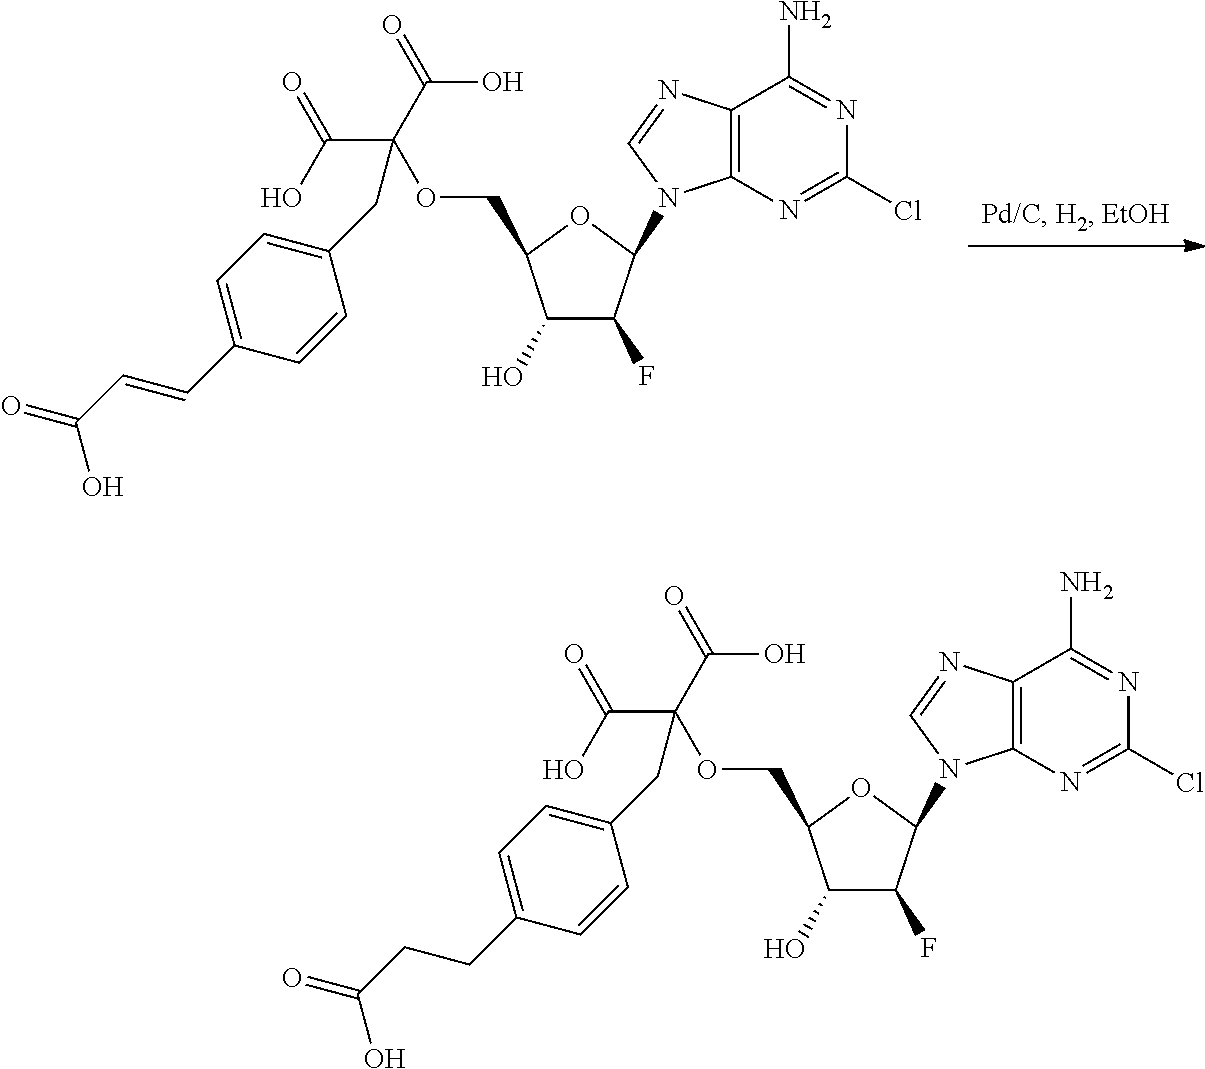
C1(O)C(F)C(N2C3=C(C(N)=NC(Cl)=N3)N=C2)OC1COC(CC1=CC=C(C=CC(=O)O)C=C1)(C(O)=O)C(=O)O.C1(O)C(F)C(N2C3=C(C(N)=NC(Cl)=N3)N=C2)OC1COC(CC1=CC=C(CCC(=O)O)C=C1)(C(O)=O)C(=O)O
